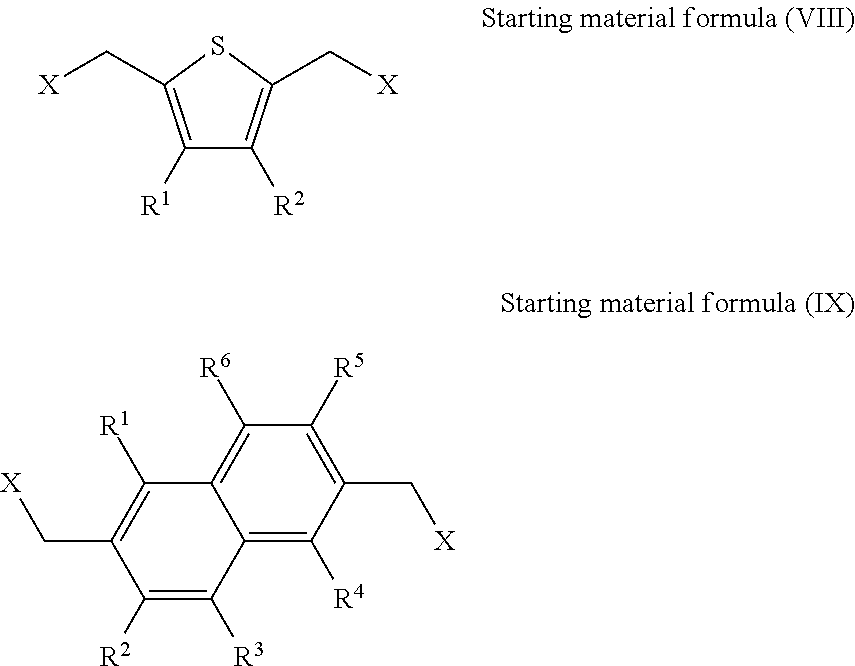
C1([R1])=C(C[X])SC(C[X])=C1[R2].C(C1=C([R1])C2=C([R6])C([R5])=C(C[X])C([R4])=C2C([R3])=C1[R2])[X]
